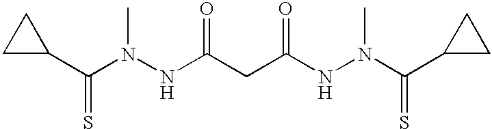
C(N(NC(CC(NN(C(C1CC1)=S)C)=O)=O)C)(C1CC1)=S
